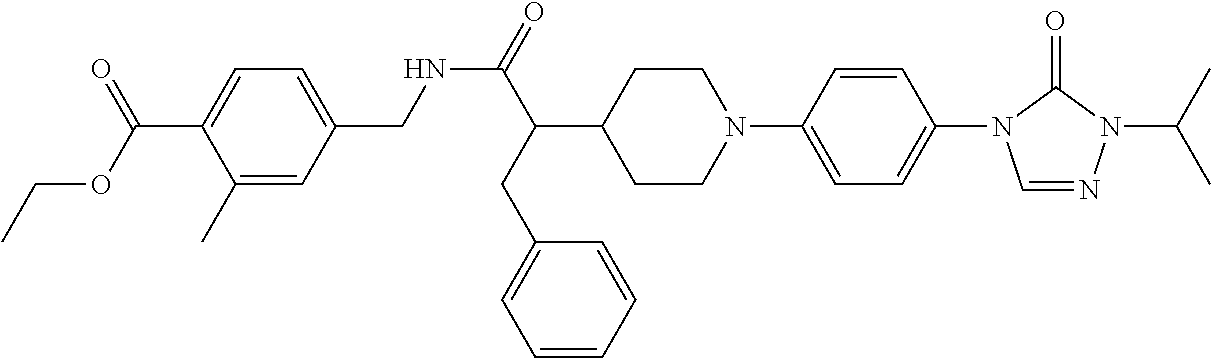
N(C(C(C1CCN(C2=CC=C(N3C=NN(C(C)C)C3=O)C=C2)CC1)CC1=CC=CC=C1)=O)CC1=CC=C(C(OCC)=O)C(C)=C1
